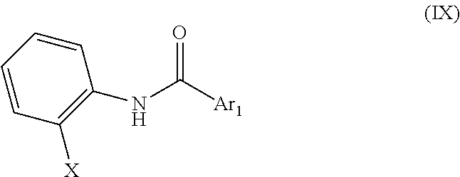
C1=CC=CC([X])=C1NC([Ar1])=O
